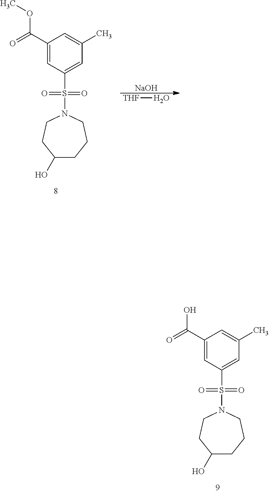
C1(C(=O)O)=CC(S(=O)(=O)N2CCC(O)CCC2)=CC(C)=C1.C1(C(=O)OC)=CC(S(=O)(=O)N2CCC(O)CCC2)=CC(C)=C1.[NaOH].[THF]O
